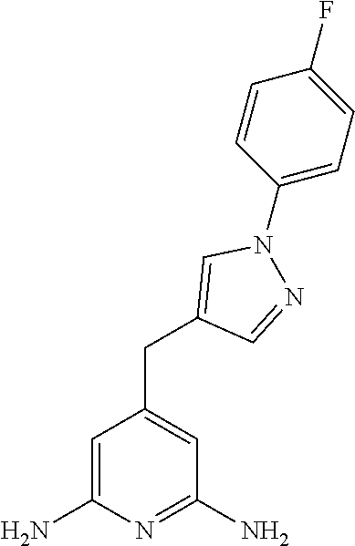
C1=C(N)N=C(N)C=C1CC1=CN(C2=CC=C(F)C=C2)N=C1
